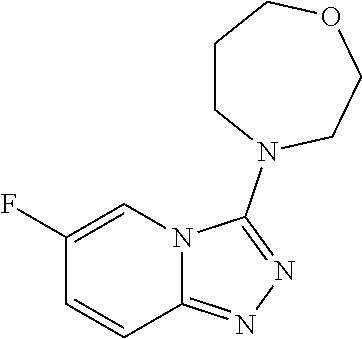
C1(F)=CN2C(=NN=C2N2CCCOCC2)C=C1
